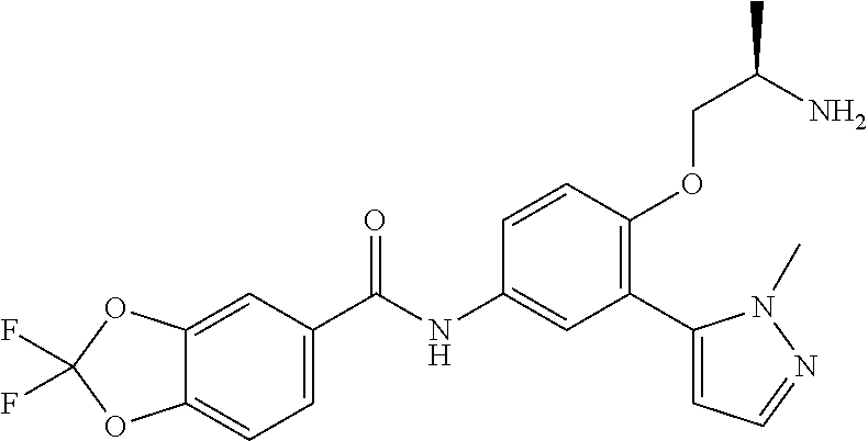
C12=CC(C(=O)NC3=CC(C4=CC=NN4C)=C(OCC(C)N)C=C3)=CC=C1OC(F)(F)O2
